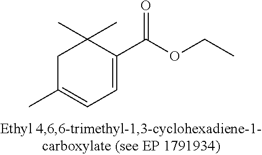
C1=C(C(OCC)=O)C(C)(C)CC(C)=C1
